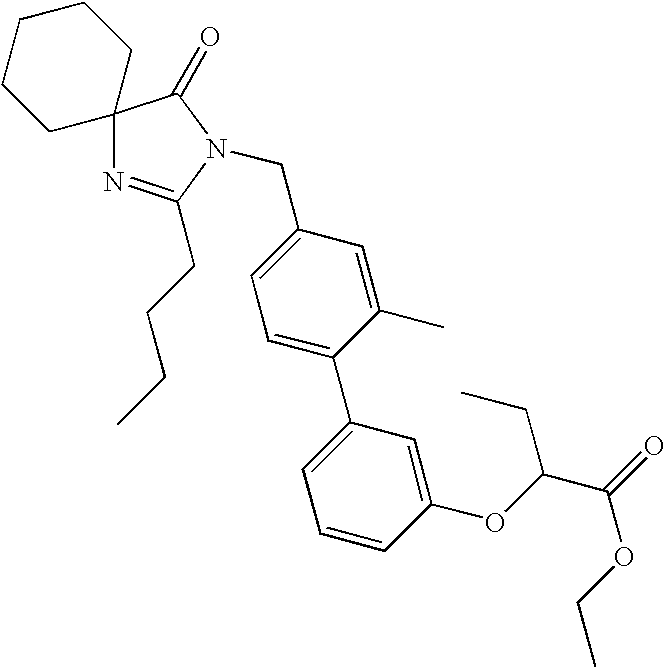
C12(N=C(CCCC)N(CC3=CC=C(C4=CC=CC(OC(C(=O)OCC)CC)=C4)C(C)=C3)C1=O)CCCCC2
